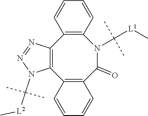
C12=C(C(=O)N(C([L1]C)(C)C)C3=C(C4=C1N(C([L2]C)(C)C)N=N4)C=CC=C3)C=CC=C2
